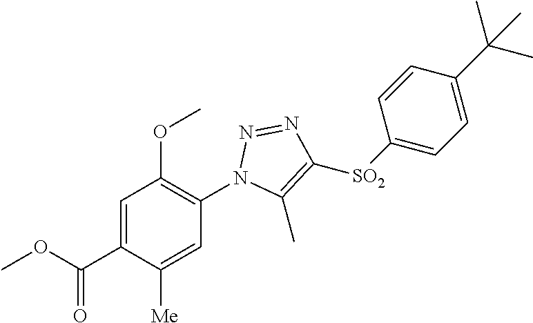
C1=C(C(OC)=O)C([Me])=CC(N2N=NC([SO2]C3=CC=C(C(C)(C)C)C=C3)=C2C)=C1OC
